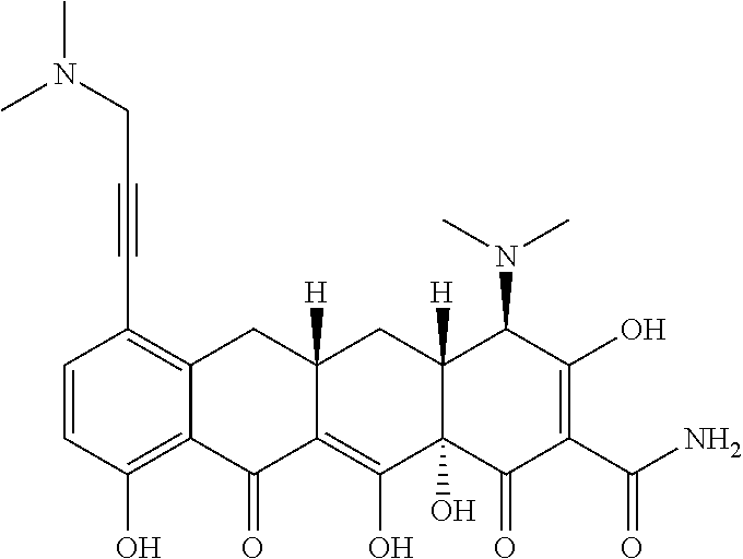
C1=CC(O)=C2C(=C1C#CCN(C)C)CC1([H])C(=C(O)C3(O)C([H])(C1)C(N(C)C)C(O)=C(C(N)=O)C3=O)C2=O
